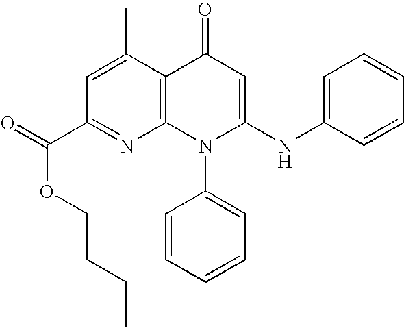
C1(C(=O)OCCCC)=NC2=C(C(C)=C1)C(=O)C=C(NC1=CC=CC=C1)N2C1=CC=CC=C1
